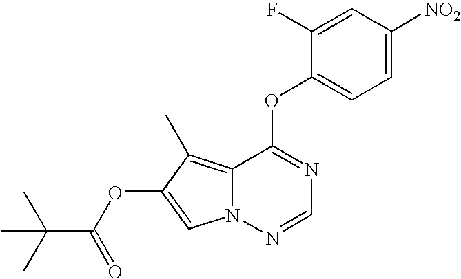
C1=C(F)C(OC2=NC=NN3C2=C(C)C(OC(=O)C(C)(C)C)=C3)=CC=C1[NO2]
